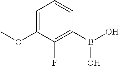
C1=C(OC)C(F)=C(B(O)O)C=C1
